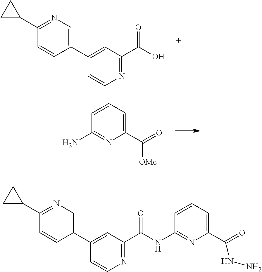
N1=C(C(O)=O)C=C(C2=CN=C(C3CC3)C=C2)C=C1.C1(C(=O)[OMe])=CC=CC(N)=N1.N1=C(C(NC2=NC(C(=O)NN)=CC=C2)=O)C=C(C2=CN=C(C3CC3)C=C2)C=C1
